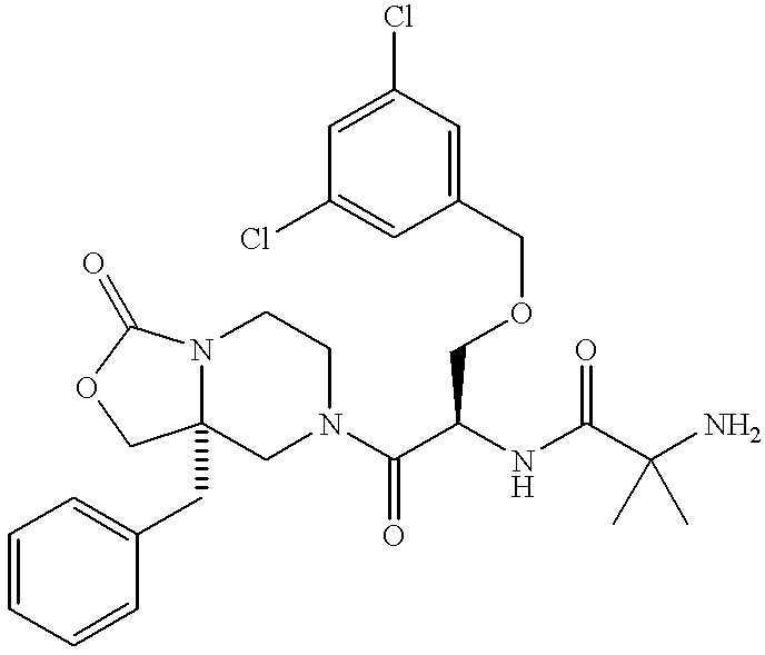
C1=CC=CC(CC23N(C(=O)OC2)CCN(C(C(NC(C(N)(C)C)=O)COCC2=CC(Cl)=CC(Cl)=C2)=O)C3)=C1
